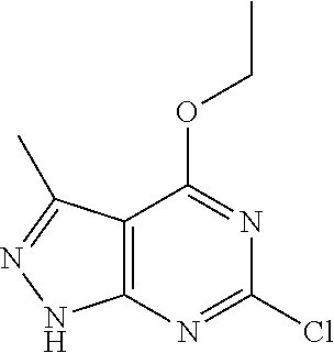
C12=C(N=C(Cl)N=C1OCC)NN=C2C
